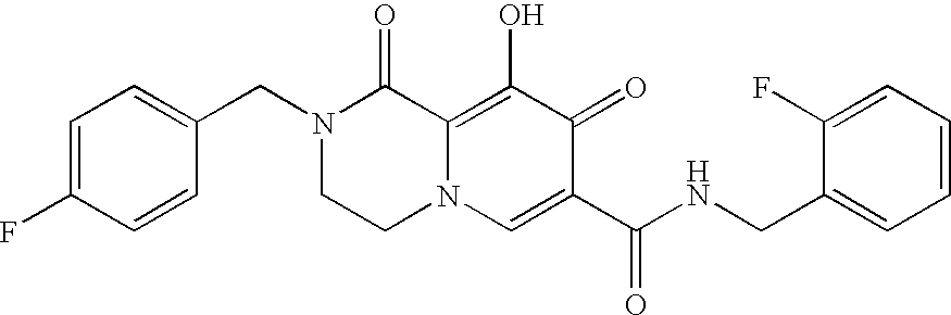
C1=C(CN2CCN3C(=C(O)C(=O)C(C(NCC4=CC=CC=C4F)=O)=C3)C2=O)C=CC(F)=C1
